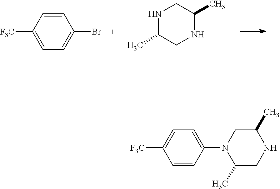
C1=C([F3C])C=CC(Br)=C1.N1C(C)CNC(C)C1.C1=CC(N2C(C)CNC(C)C2)=CC=C1[F3C]
